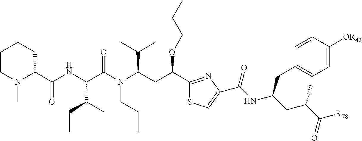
C1(C(NC(C(N(C(CC(OCCC)C2=NC(C(NC(CC(C([R78])=O)C)CC3=CC=C([OR43])C=C3)=O)=CS2)C(C)C)CCC)=O)C(C)CC)=O)CCCCN1C
